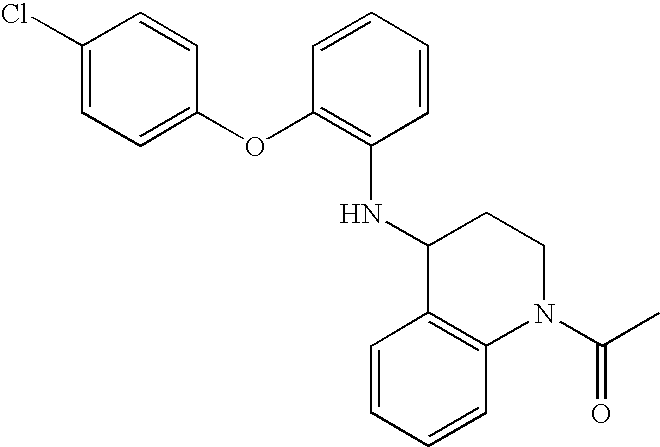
C1(Cl)=CC=C(OC2=C(NC3C4=C(N(C(C)=O)CC3)C=CC=C4)C=CC=C2)C=C1
